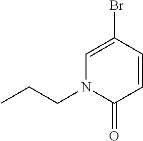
C1=C(Br)C=CC(=O)N1CCC
